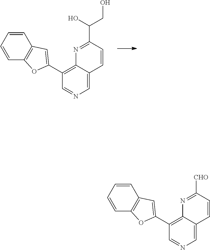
C1=CC=CC2=C1OC(C1=C3C(=CN=C1)C=CC(C(CO)O)=N3)=C2.C1=CC=CC2=C1OC(C1=C3C(=CN=C1)C=CC([CHO])=N3)=C2
